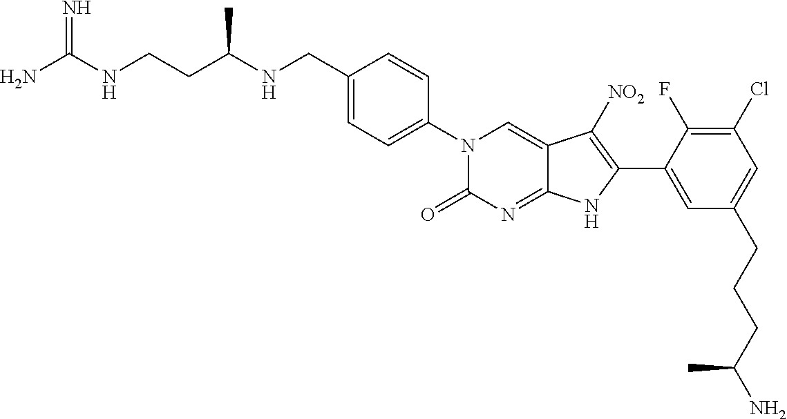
NC(NCCC(NCC1=CC=C(N2C(=O)N=C3C(=C2)C([NO2])=C(C2=CC(CCCC(N)C)=CC(Cl)=C2F)N3)C=C1)C)=N
